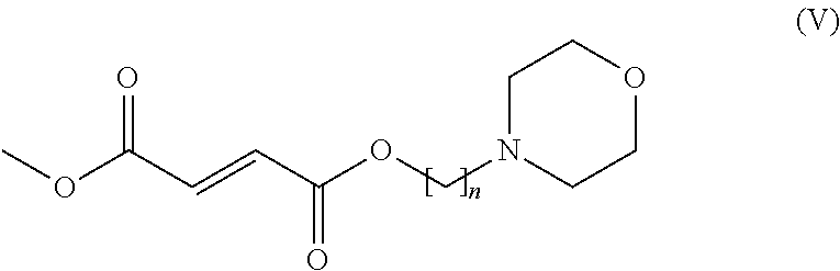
COC(C=CC(OCN1CCOCC1)=O)=O
